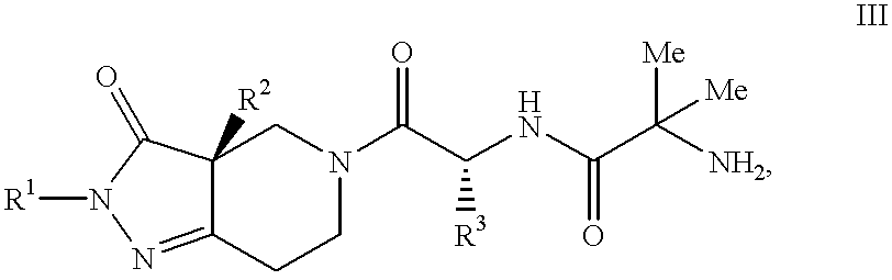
C12=NN([R1])C(=O)C1([R2])CN(C(C(NC(C([NH2])([Me])[Me])=O)[R3])=O)CC2
